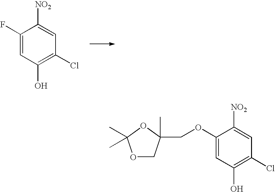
C1(F)=CC(O)=C(Cl)C=C1[NO2].C1(OCC2(C)COC(C)(C)O2)=CC(O)=C(Cl)C=C1[NO2]
